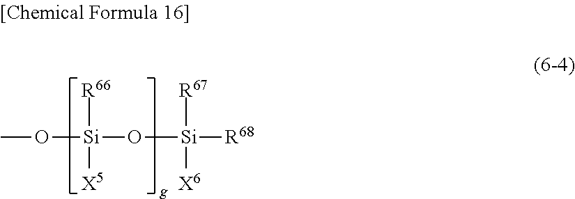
CO[Si](O[Si]([R68])([R67])[X6])([R66])[X5]
